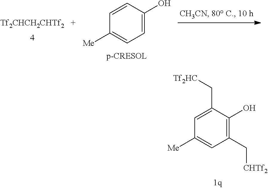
[Tf2CHCH2CHTf2].C1=C(O)C=CC([Me])=C1.C1(C[CHTf2])=C(O)C(C[Tf2HC])=CC([Me])=C1
